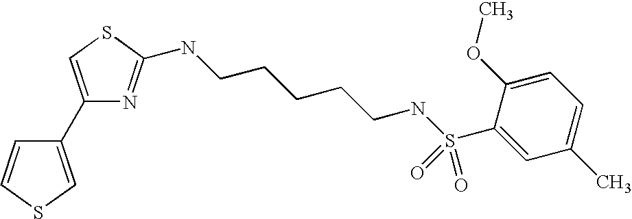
N(CCCCCNS(C1=CC(C)=CC=C1OC)(=O)=O)C1=NC(C2=CSC=C2)=CS1
